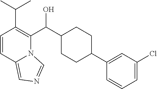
C1(C(C2=C(C(C)C)C=CC3=CN=CN23)O)CCC(C2=CC(Cl)=CC=C2)CC1
